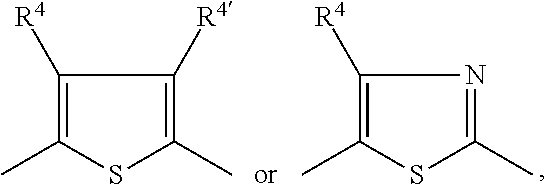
C1([R4])=C(C)SC(C)=C1[R4].C1([R4])=C(C)SC(C)=N1
